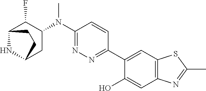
C1(N(C2=NN=C(C3=CC4=C(C=C3O)N=C(C)S4)C=C2)C)C(F)C2NC(C1)CC2
